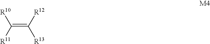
C(=C([R12])[R13])([R11])[R10]
